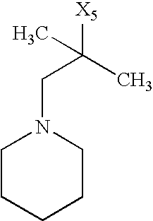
C1CCCCN1CC(C)([X5])C
